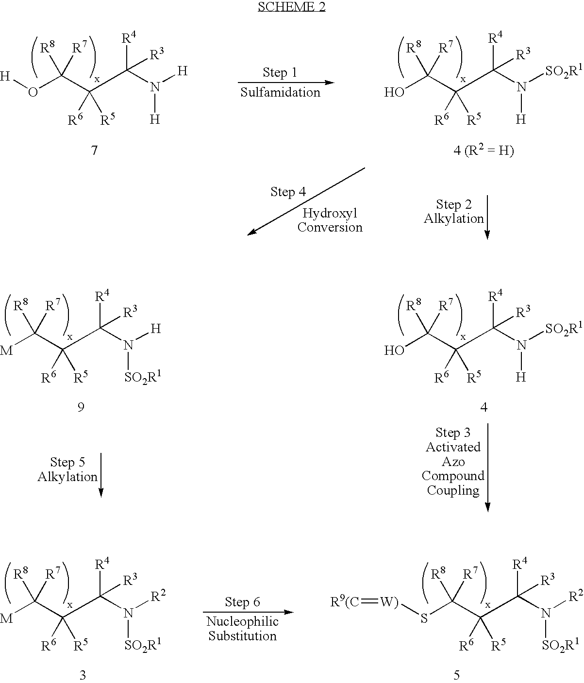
OC(C([R6])([R5])C(N([SO2R1])[H])([R3])[R4])([R8])[R7].O(C(C([R6])([R5])C(N([H])[H])([R4])[R3])([R8])[R7])[H].[M]C(C([R6])([R5])C(N([H])[SO2R1])([R4])[R3])([R8])[R7].OC(C([R6])([R5])C(N([SO2R1])[H])([R4])[R3])([R8])[R7].S(C(C([R6])([R5])C(N([R2])[SO2R1])([R3])[R4])([R8])[R7])[W)]=[R9(C].[M]C(C([R6])([R5])C(N([R2])[SO2R1])([R3])[R4])([R8])[R7]
